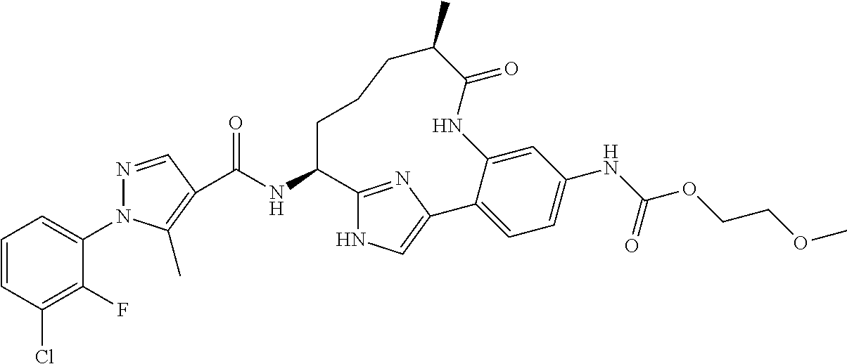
C(NC1CCCC(C)C(=O)NC2=CC(NC(OCCOC)=O)=CC=C2C2=CNC1=N2)(=O)C1=C(C)N(C2=CC=CC(Cl)=C2F)N=C1
